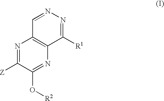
N1=C([Z])C(O[R2])=NC2=C1C=NN=C2[R1]
